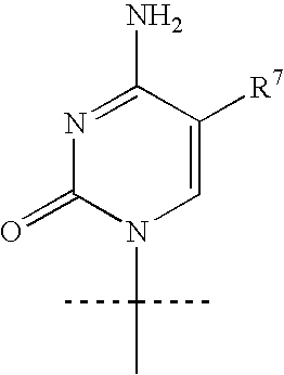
N1=C(N)C([R7])=CN(C(C)(C)C)C1=O
